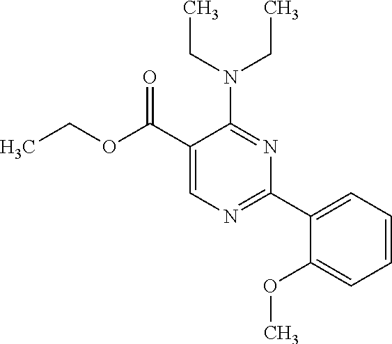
N(C1=NC(C2=CC=CC=C2OC)=NC=C1C(OCC)=O)(CC)CC
